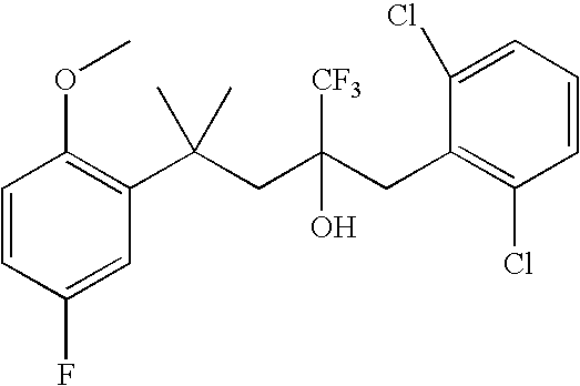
C1(F)=CC(C(CC(CC2=C(Cl)C=CC=C2Cl)(O)[CF3])(C)C)=C(OC)C=C1
